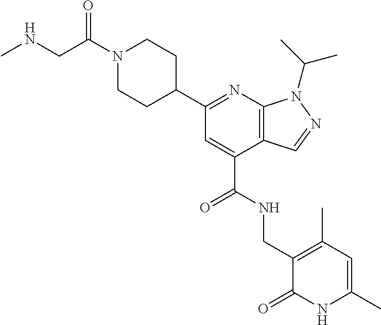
N1=C(C2CCN(C(=O)CNC)CC2)C=C(C(NCC2=C(C)C=C(C)NC2=O)=O)C2=C1N(C(C)C)N=C2
